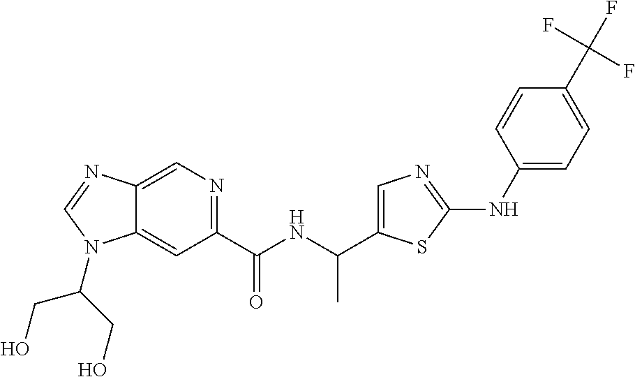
C12=CN=C(C(NC(C)C3=CN=C(NC4=CC=C(C(F)(F)F)C=C4)S3)=O)C=C1N(C(CO)CO)C=N2
